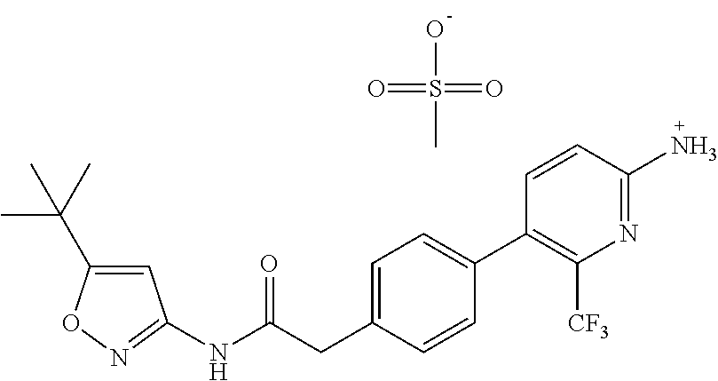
C1=C(C(C)(C)C)ON=C1NC(CC1=CC=C(C2=C([CF3])N=C(N)C=C2)C=C1)=O.OS(=O)(=O)C
